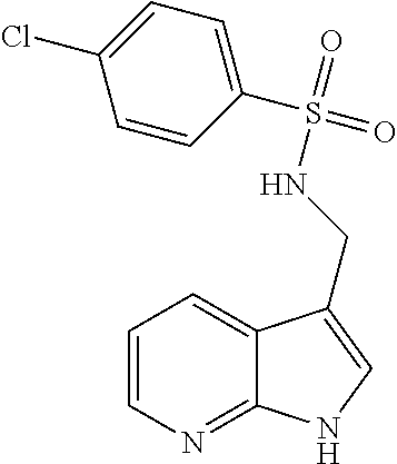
C1=CN=C2C(=C1)C(CNS(=O)(C1=CC=C(Cl)C=C1)=O)=CN2
